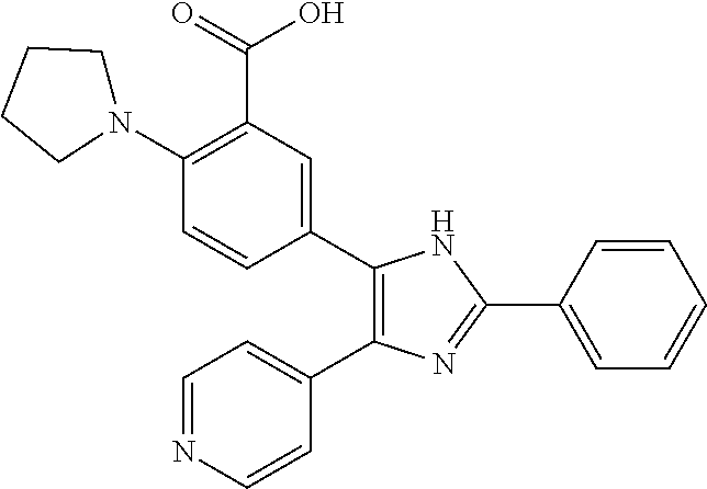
C1=NC=CC(C2=C(C3=CC(C(O)=O)=C(N4CCCC4)C=C3)NC(C3=CC=CC=C3)=N2)=C1
